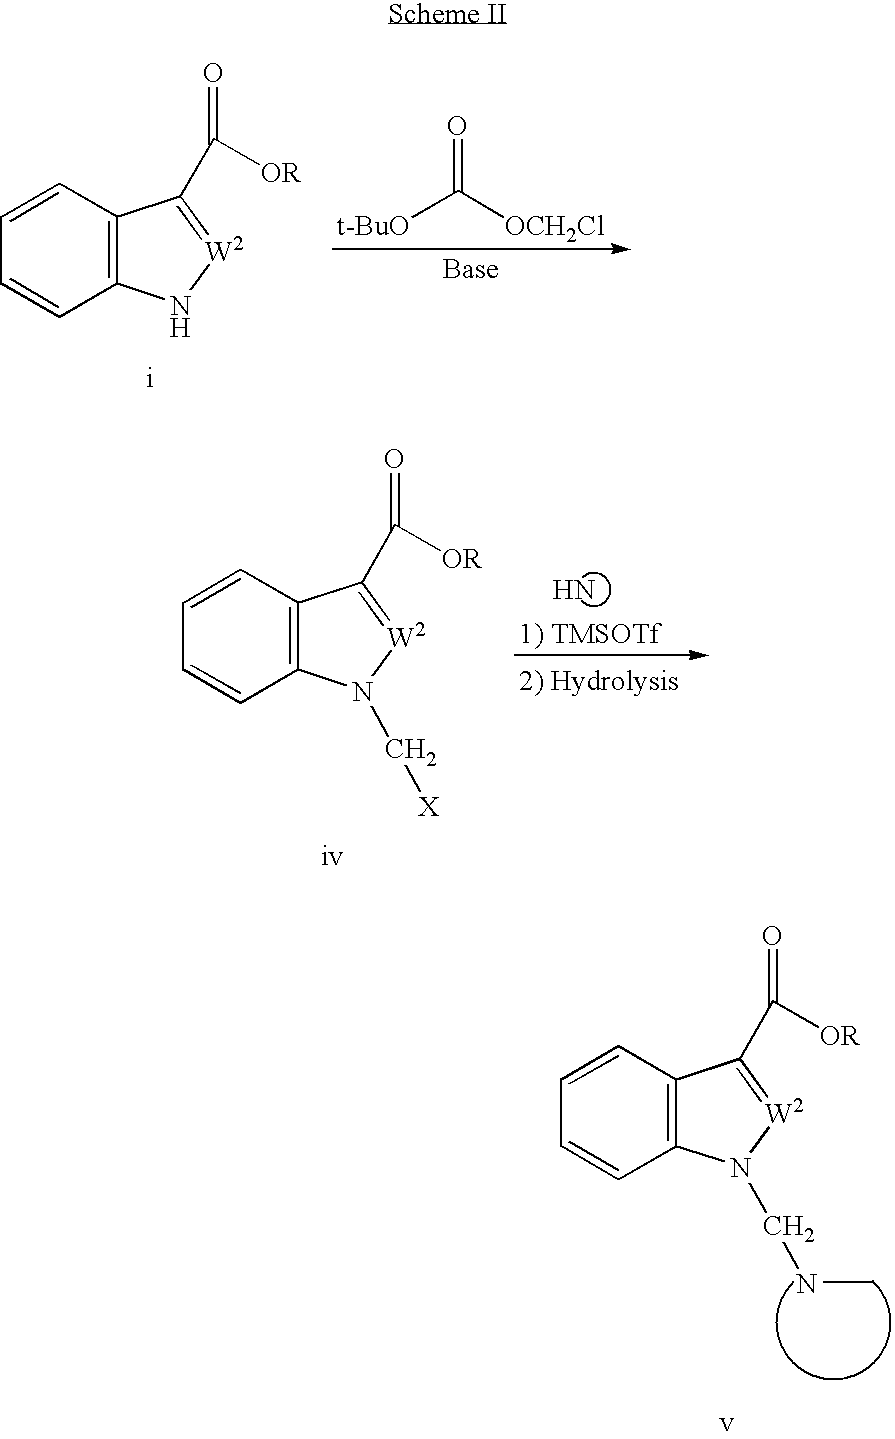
[t-BuO]C([OCH2Cl])=O.C1=CC2=C(C=C1)C(C([OR])=O)=[W2]N2.N.C1=CC2=C(C=C1)C(C([OR])=O)=[W2]N2C[X].C1=CC2=C(C=C1)C(C([OR])=O)=[W2]N2CNC
